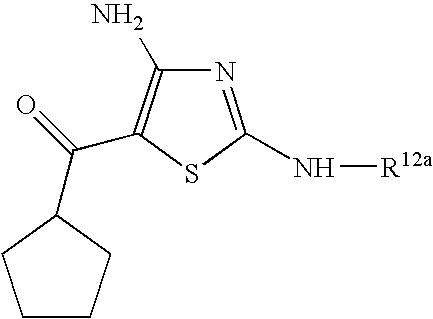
N1=C(N[R12a])SC(C(=O)C2CCCC2)=C1N
